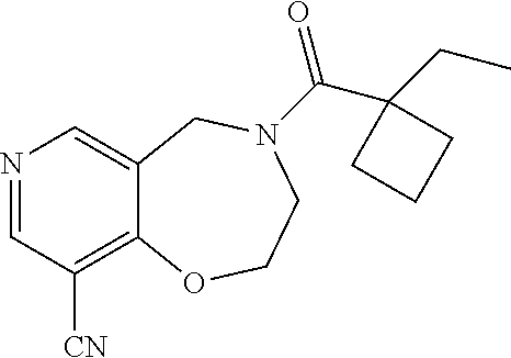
N1=CC([CN])=C2C(=C1)CN(C(=O)C1(CC)CCC1)CCO2
